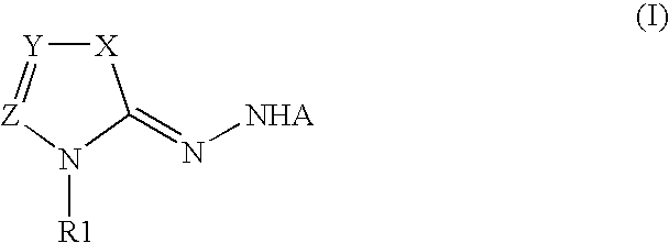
N1([R1])C(=N[NHA])[X][Y]=[Z]1
